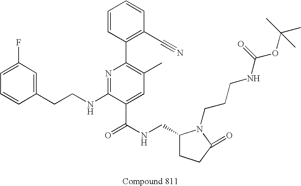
C1=CC(CCNC2=NC(C3=C(C#N)C=CC=C3)=C(C)C=C2C(NCC2CCC(=O)N2CCCNC(OC(C)(C)C)=O)=O)=CC(F)=C1
